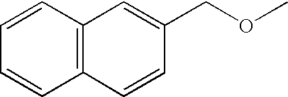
C12=C(C=CC=C1)C=C(COC)C=C2
